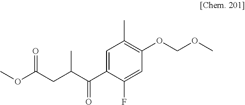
C1=C(C(C(CC(OC)=O)C)=O)C(F)=CC(OCOC)=C1C
